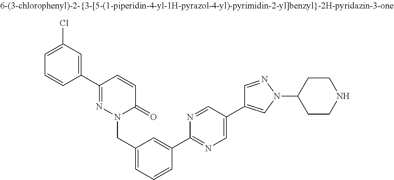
C1=CC(C2=NN(CC3=CC=CC(C4=NC=C(C5=CN(C6CCNCC6)N=C5)C=N4)=C3)C(=O)C=C2)=CC(Cl)=C1
